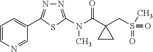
N1=C(N(C(=O)C2(CS(C)(=O)=O)CC2)C)SC(C2=CC=CN=C2)=N1
